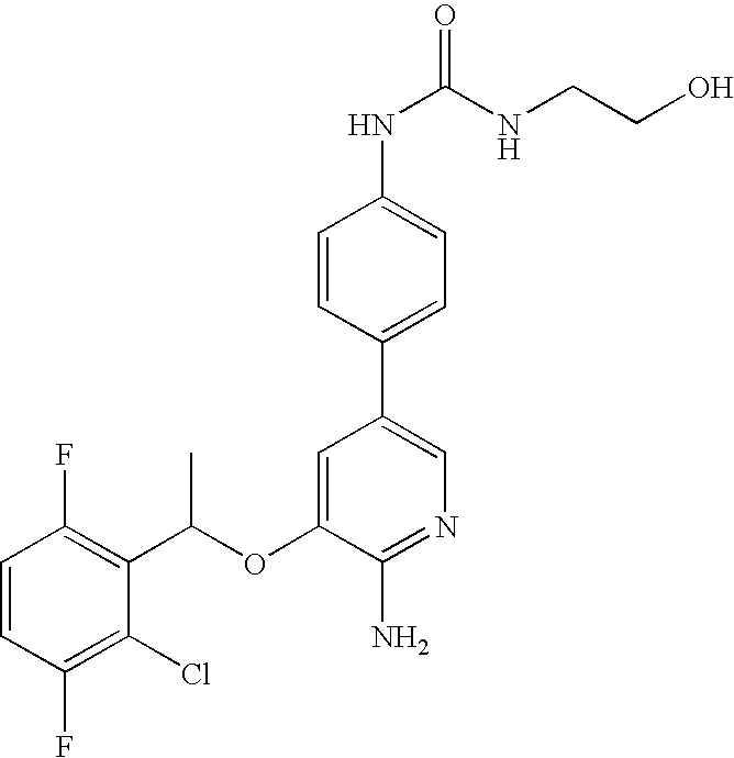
C1=CC(F)=C(C(OC2=CC(C3=CC=C(NC(=O)NCCO)C=C3)=CN=C2N)C)C(Cl)=C1F
